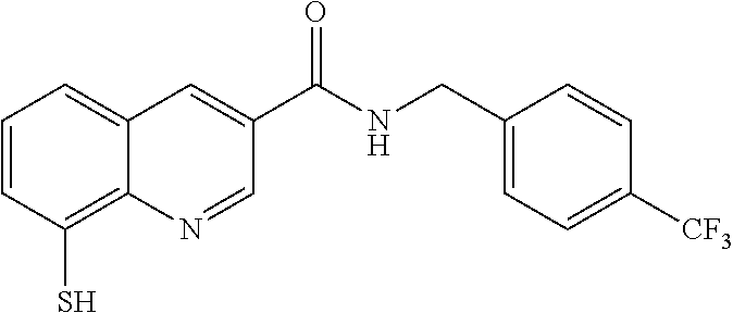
C1=CC(S)=C2C(=C1)C=C(C(NCC1=CC=C([CF3])C=C1)=O)C=N2
